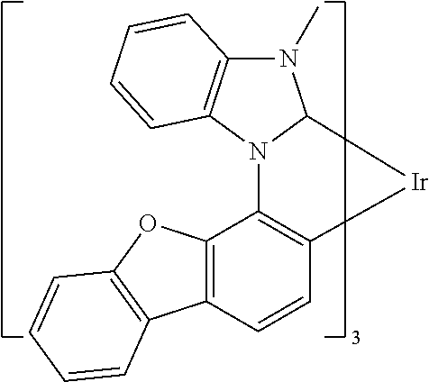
C12=C(C=CC3=C1OC1=C3C=CC=C1)[Ir]C1N(C)C3=C(N21)C=CC=C3
